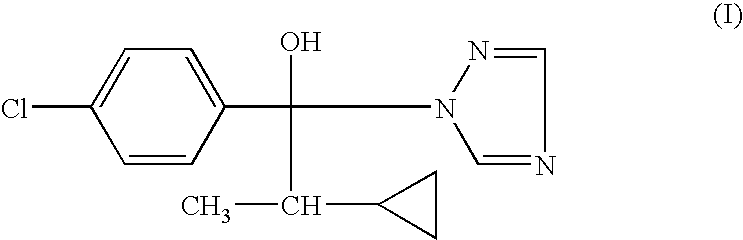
C1=CC(C(O)(C(C)C2CC2)N2C=NC=N2)=CC=C1Cl
